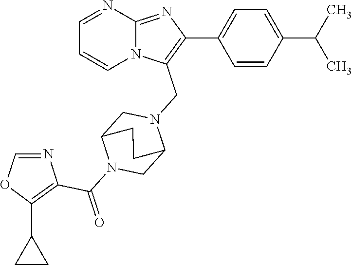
C1=CC(C(C)C)=CC=C1C1=C(CN2CC3N(C(C4=C(C5CC5)OC=N4)=O)CC2CC3)N2C(=N1)N=CC=C2
